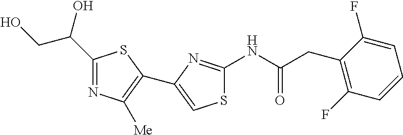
S1C(NC(CC2=C(F)C=CC=C2F)=O)=NC(C2=C([Me])N=C(C(O)CO)S2)=C1
